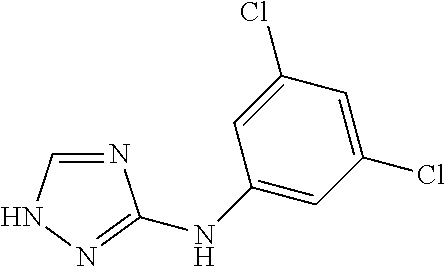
N1=CNN=C1NC1=CC(Cl)=CC(Cl)=C1
